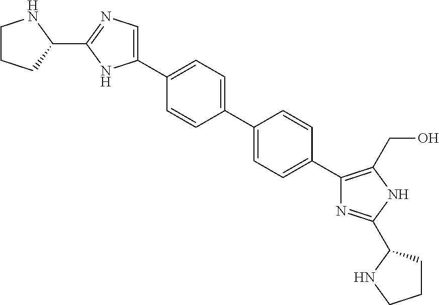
C1CCC(C2=NC=C(C3=CC=C(C4=CC=C(C5=C(CO)NC(C6CCCN6)=N5)C=C4)C=C3)N2)N1
